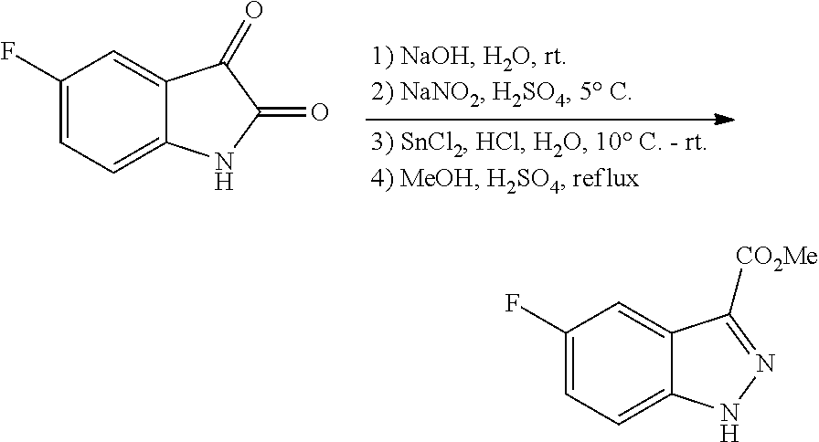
C1(F)=CC=C2C(=C1)C(=O)C(=O)N2.C1(F)=CC=C2C(=C1)C([CO2Me])=NN2
